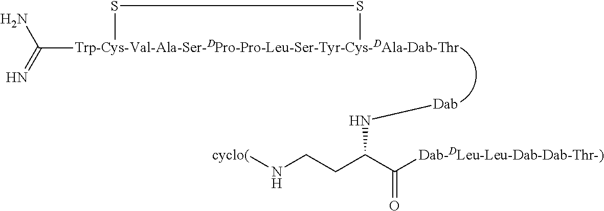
S(C)SC.N(C(CCN[cyclo(])C([Dab-DLeu-Leu-Dab-Dab-Thr-)])=O)[Dab].CC(=N)N
